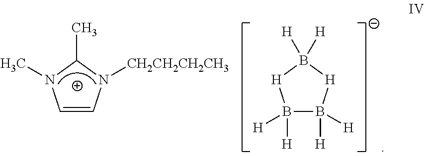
C1=CN([CH2CH2CH2CH3])C(C)N1C.B1([H])([H])B([H])([H])[H]B([H])([H])[H]1
